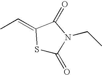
C1(=CC)SC(=O)N(CC)C1=O
